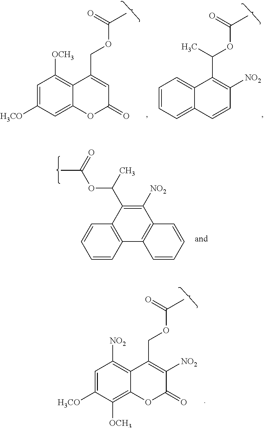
C1=C([H3CO])C=C2C(=C1[OCH3])C(COC(C)=O)=CC(=O)O2.C1=CC=C2C(=C1)C(C(C)OC(C)=O)=C([NO2])C=C2.C1=CC=CC2=C1C(C(C)OC(C)=O)=C([NO2])C1=C2C=CC=C1.C1=C([H3CO])C([OCH3])=C2C(=C1[NO2])C(COC(C)=O)=C([NO2])C(=O)O2
